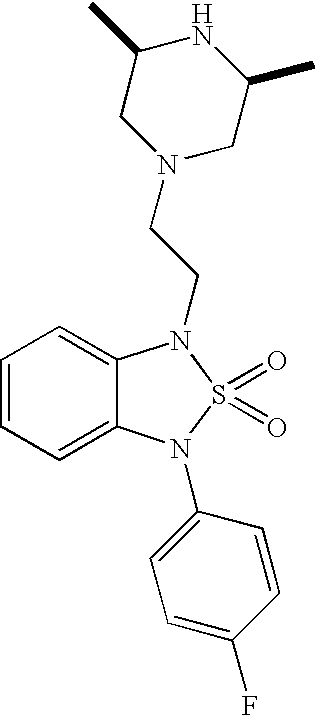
C1=CC=C2C(=C1)N(CCN1CC(C)NC(C)C1)S(=O)(=O)N2C1=CC=C(F)C=C1
